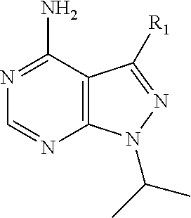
N1=C(N)C2=C(N=C1)N(C(C)C)N=C2[R1]
